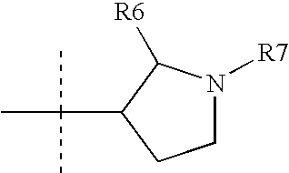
C1N([R7])C([R6])C(C(C)(C)C)C1
